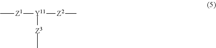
C[Z1][Y11]([Z2]C)[Z3]C
